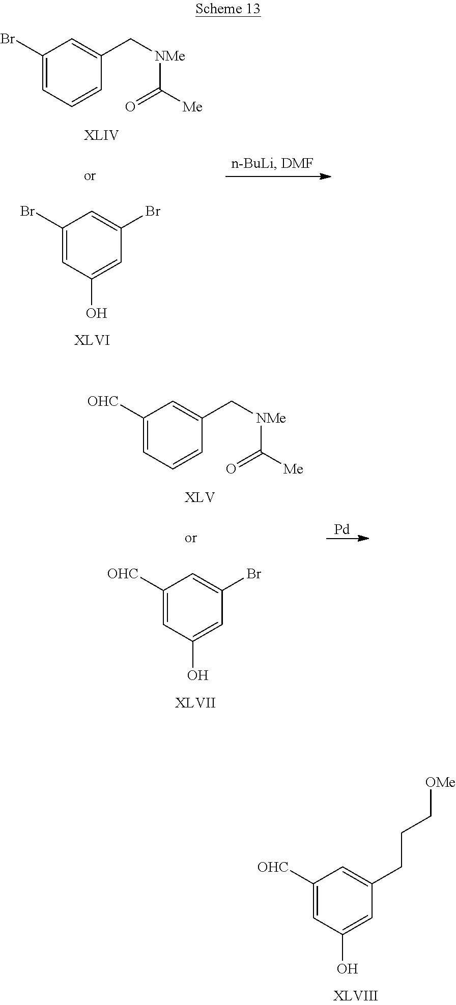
C1([OHC])=CC(O)=CC(CCC[OMe])=C1.C1(Br)=CC=CC(C[NMe]C([Me])=O)=C1.C1(Br)=CC(O)=CC(Br)=C1.C1([OHC])=CC=CC(C[NMe]C([Me])=O)=C1.C1([OHC])=CC(O)=CC(Br)=C1.[Pd]
